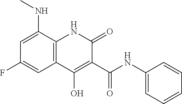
C1=C(NC)C2=C(C=C1F)C(O)=C(C(NC1=CC=CC=C1)=O)C(=O)N2
